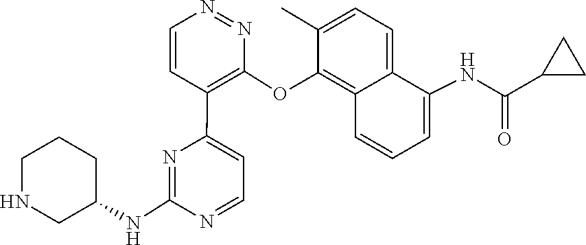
C1(NC2CNCCC2)=NC(C2=C(OC3=C4C(=CC=C3C)C(NC(=O)C3CC3)=CC=C4)N=NC=C2)=CC=N1
